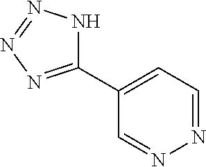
C1(C2=CC=NN=C2)=NN=NN1
